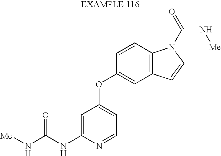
[Me]NC(NC1=CC(OC2=CC3=C(C=C2)N(C(=O)N[Me])C=C3)=CC=N1)=O
